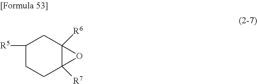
C1([R5])CCC2([R7])C([R6])(C1)O2
